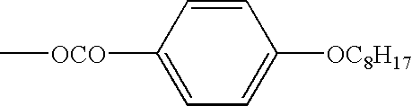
C1([OCO]C)=CC=C([OC8H17])C=C1
